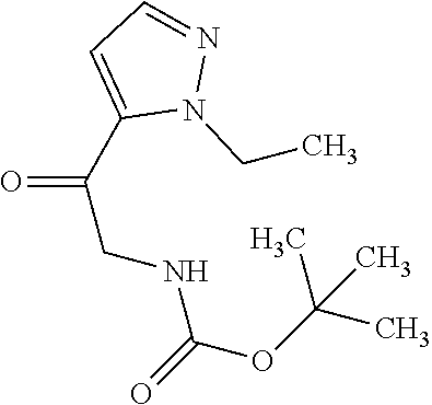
C1(C(=O)CNC(OC(C)(C)C)=O)=CC=NN1CC
